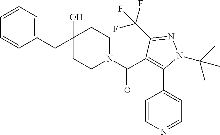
C1(CC2(O)CCN(C(=O)C3=C(C4=CC=NC=C4)N(C(C)(C)C)N=C3C(F)(F)F)CC2)=CC=CC=C1
